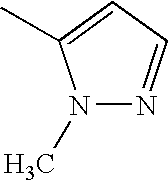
CN1N=CC=C1C
